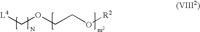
[L4]COCCO[R2]
